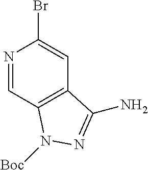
N1=CC2=C(C=C1Br)C(N)=NN2[Boc]
